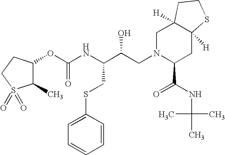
C1(C)C(OC(NC(C(CN2C(C(=O)NC(C)(C)C)CC3([H])C([H])(C2)CCS3)O)CSC2=CC=CC=C2)=O)CCS1(=O)=O
